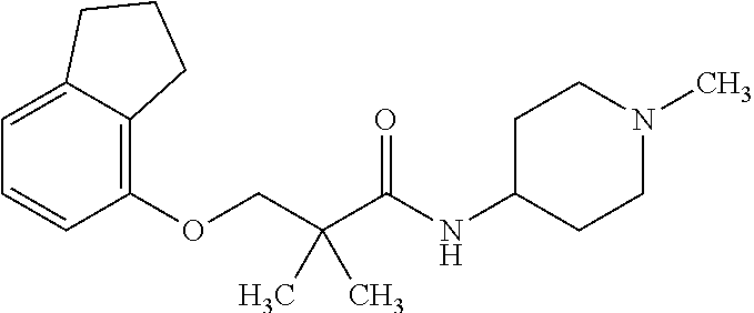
C1=C2C(=C(OCC(C(NC3CCN(C)CC3)=O)(C)C)C=C1)CCC2
